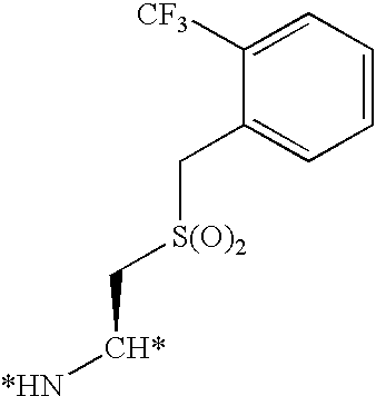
C1([CF3])=CC=CC=C1C[S(O)2]C[CH*][*HN]
